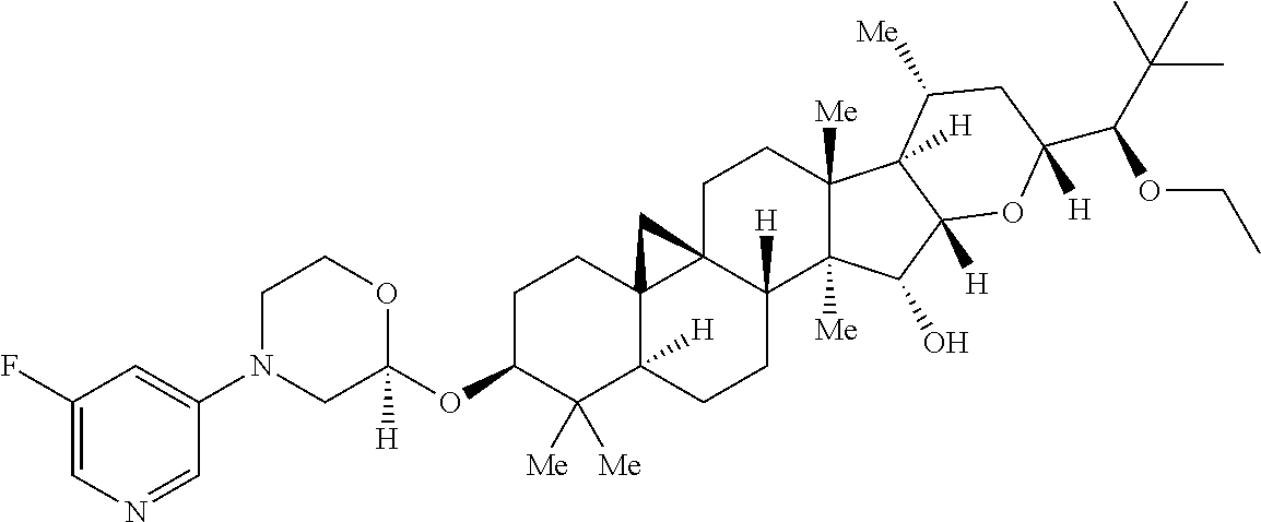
C1N(C2=CC(F)=CN=C2)CC(OC2C([Me])([Me])C3([H])C4(CC2)C2(C([H])(CC3)C3([Me])C([Me])(CC2)C2([H])C([H])(C3O)OC(C(C(C)(C)C)OCC)([H])CC2[Me])C4)([H])OC1
